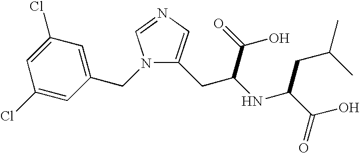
C1(CN2C(CC(NC(C(=O)O)CC(C)C)C(=O)O)=CN=C2)=CC(Cl)=CC(Cl)=C1
